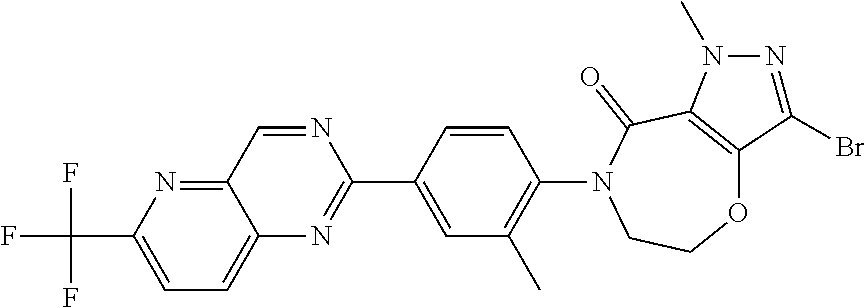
C12=NC(C(F)(F)F)=CC=C1N=C(C1=CC(C)=C(N3CCOC4=C(C3=O)N(C)N=C4Br)C=C1)N=C2
